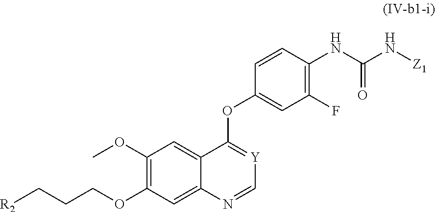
C1(OC)=C(OCCC[R2])C=C2C(=C1)C(OC1=CC(F)=C(NC(N[Z1])=O)C=C1)=[Y]C=N2
